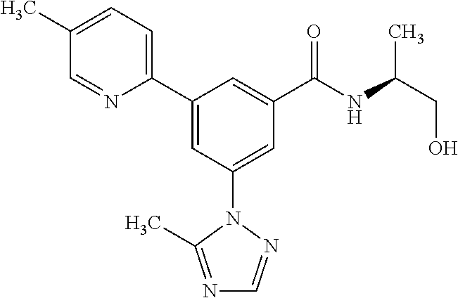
C1(C2=CC(N3N=CN=C3C)=CC(C(NC(CO)C)=O)=C2)=CC=C(C)C=N1
